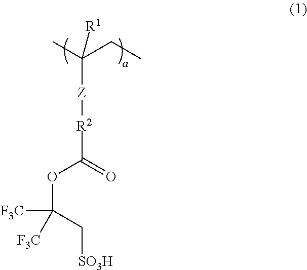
[R2](C(=O)OC([F3C])(C[SO3H])[F3C])[Z]C(CC)(C)[R1]
